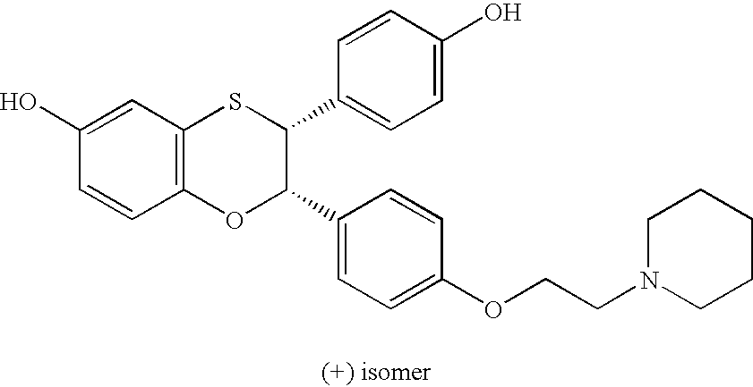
C1(O)=CC2=C(C=C1)OC(C1=CC=C(OCCN3CCCCC3)C=C1)C(C1=CC=C(O)C=C1)S2
